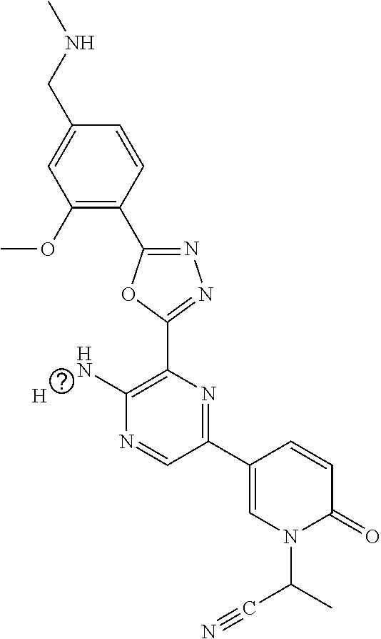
C1(OC)=C(C2=NN=C(C3=C(N)N=CC(C4=CN(C(C#N)C)C(=O)C=C4)=N3)O2)C=CC(CNC)=C1.[H]
